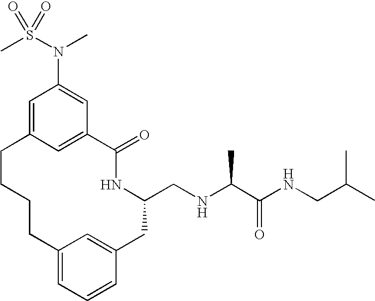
C1=C2C=C(C=C1N(S(C)(=O)=O)C)C(=O)NC(CNC(C(NCC(C)C)=O)C)CC1=CC(=CC=C1)CCCC2
